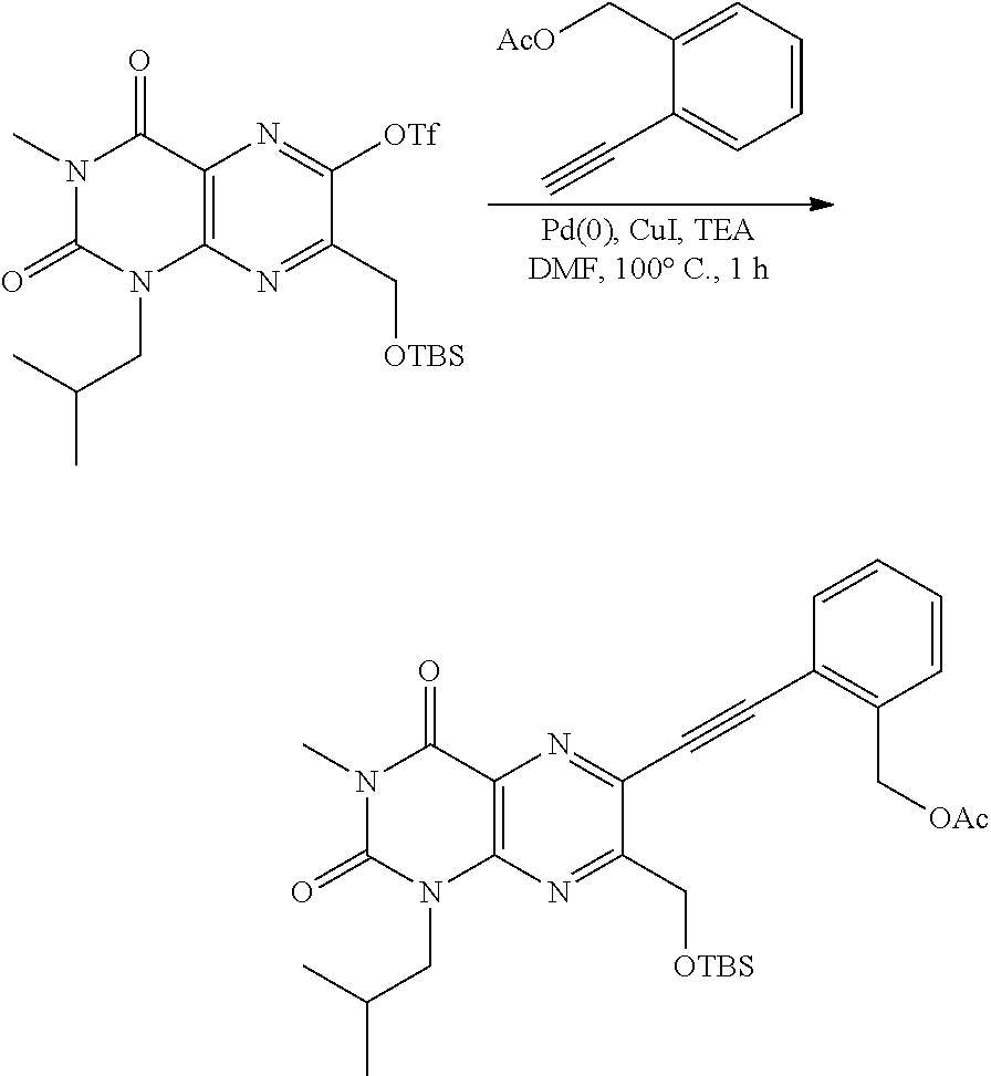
C12=C(N=C(C[OTBS])C(C#CC3=C(C[OAc])C=CC=C3)=N1)N(CC(C)C)C(=O)N(C)C2=O.C12=C(N=C(C[OTBS])C([OTf])=N1)N(CC(C)C)C(=O)N(C)C2=O.C1(C#C)=CC=CC=C1C[AcO]
